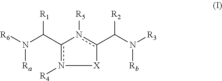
[R6]N(C(c1n([R4])[X]c(C(N([R3])[Rb])[R2])n-1[R5])[R1])[Ra]
